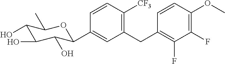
C1=CC([CF3])=C(CC2=C(F)C(F)=C(OC)C=C2)C=C1C1C(O)C(O)C(O)C(C)O1
